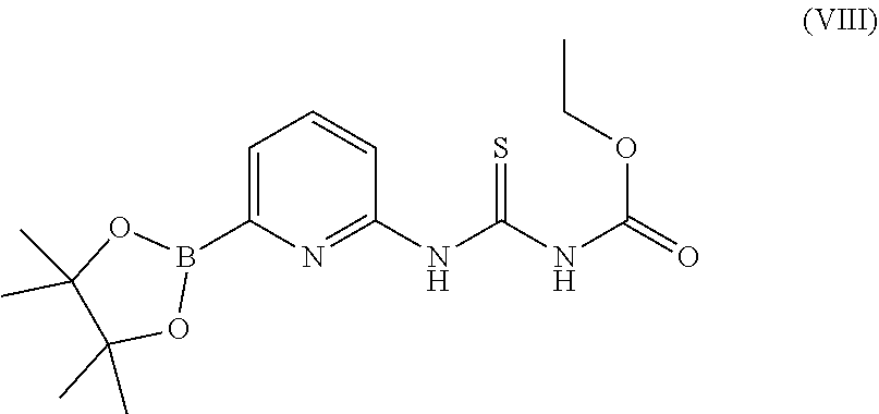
C1=C(B2OC(C)(C)C(C)(C)O2)N=C(NC(NC(=O)OCC)=S)C=C1
